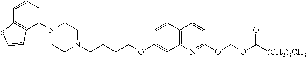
C1N(C2=CC=CC3=C2C=CS3)CCN(CCCCOC2=CC3=C(C=C2)C=CC(OCOC(=O)[(CH2)3CH3])=N3)C1
